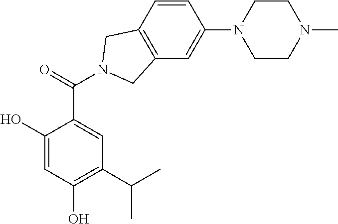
C1(O)=CC(O)=C(C(C)C)C=C1C(=O)N1CC2=C(C1)C=CC(N1CCN(C)CC1)=C2
